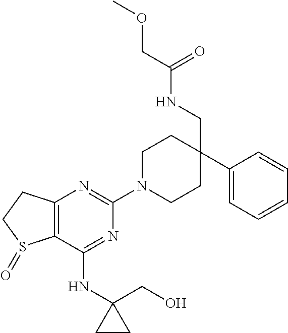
C12=C(C(NC3(CO)CC3)=NC(N3CCC(CNC(COC)=O)(C4=CC=CC=C4)CC3)=N1)S(=O)CC2
